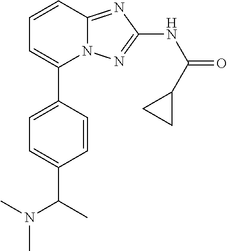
C1(C2=CC=C(C(N(C)C)C)C=C2)=CC=CC2=NC(NC(=O)C3CC3)=NN12
